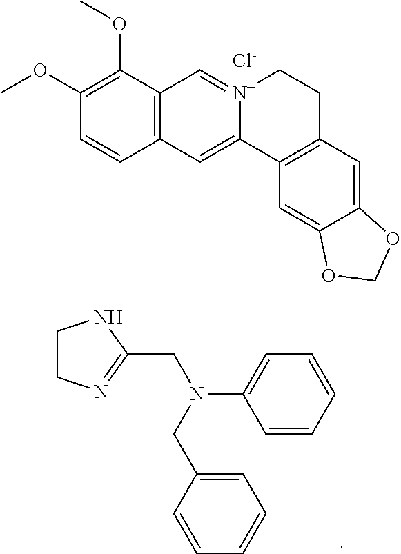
C1(OC)=C(OC)C2=C(C=C1)C=C1[N+](=C2)CCC2=C1C=C1C(=C2)OCO1.[Cl-].C1(CN(CC2=CC=CC=C2)C2=CC=CC=C2)=NCCN1
